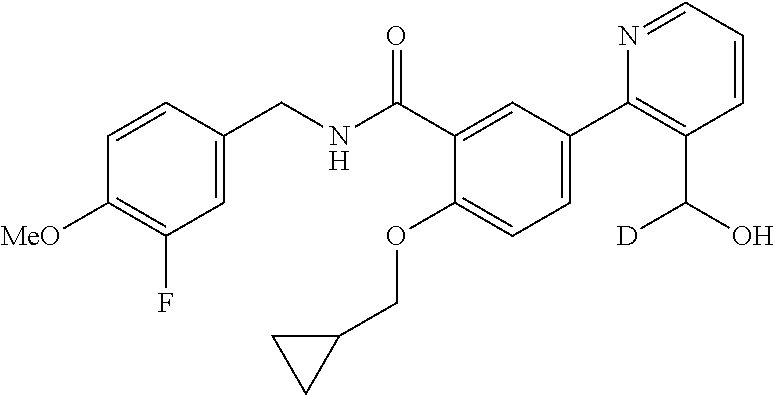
C1=C(CNC(C2=CC(C3=C(C(O)[D])C=CC=N3)=CC=C2OCC2CC2)=O)C=CC([MeO])=C1F
